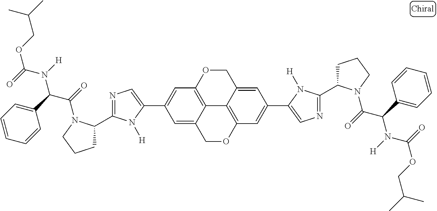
C12=C3OCC4=CC(C5=CN=C(C6CCCN6C(=O)C(C6=CC=CC=C6)N([H])C(=O)OCC(C)C)N5[H])=CC(=C14)OCC2=CC(C1=CN=C(C2CCCN2C(=O)C(C2=CC=CC=C2)N([H])C(=O)OCC(C)C)N1[H])=C3
